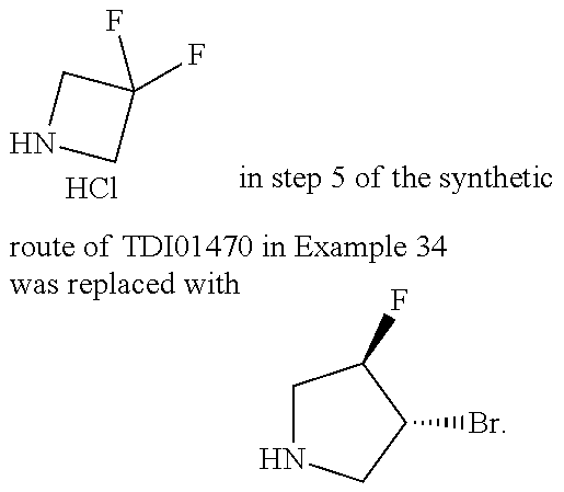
N1CC(F)(F)C1.Cl.C1NCC(Br)C1F
